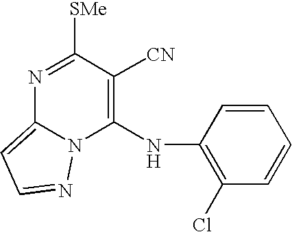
N1=C([SMe])C([CN])=C(NC2=C(Cl)C=CC=C2)N2C1=CC=N2
